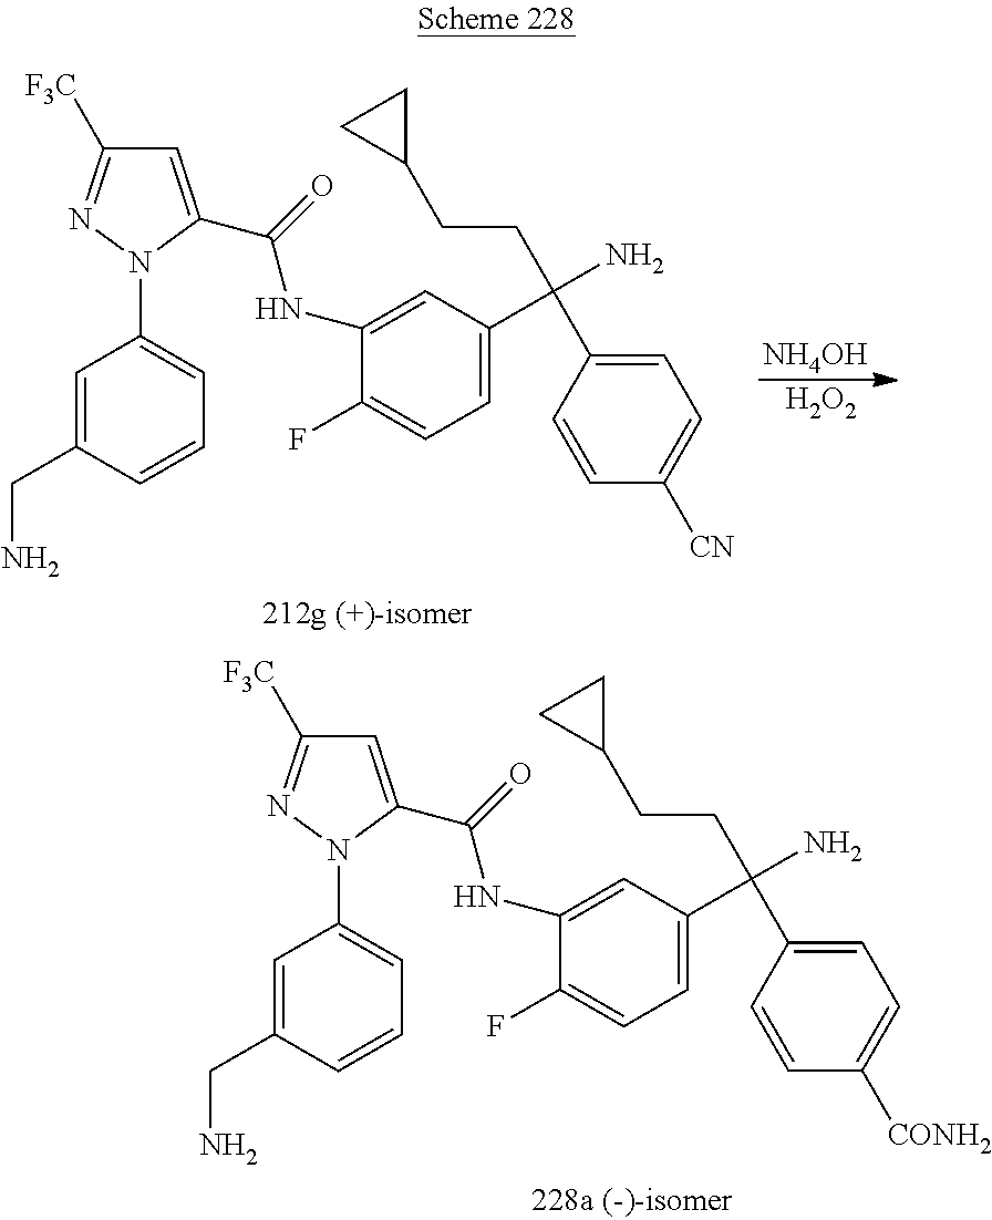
C1=C(C(=O)NC2=CC(C(N)(CCC3CC3)C3=CC=C([CONH2])C=C3)=CC=C2F)N(C2=CC=CC(CN)=C2)N=C1[F3C].[NH4OH].[H2O2].C1=C(C(=O)NC2=CC(C(N)(CCC3CC3)C3=CC=C([CN])C=C3)=CC=C2F)N(C2=CC=CC(CN)=C2)N=C1[F3C]
